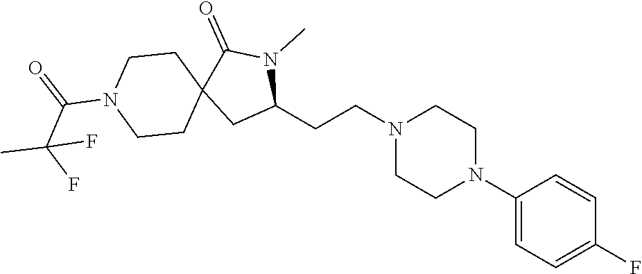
C1(N2CCN(CCC3N(C)C(=O)C4(C3)CCN(C(=O)C(F)(C)F)CC4)CC2)=CC=C(F)C=C1
